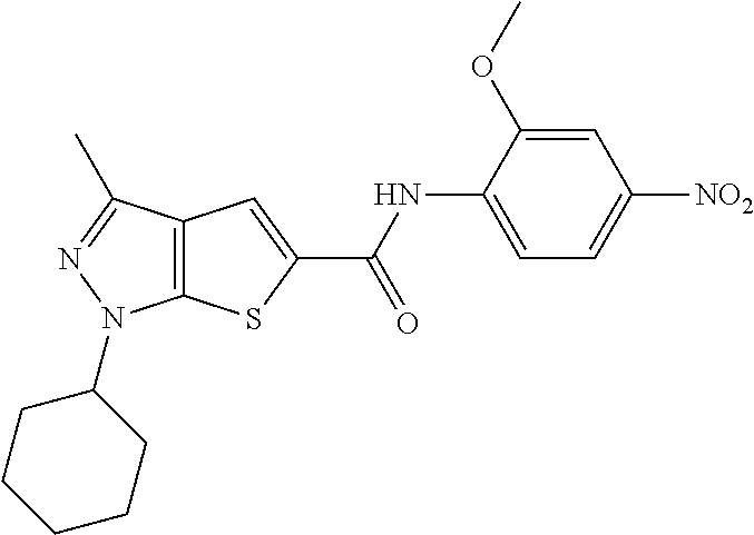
C12=C(C(C)=NN1C1CCCCC1)C=C(C(NC1=CC=C([NO2])C=C1OC)=O)S2
